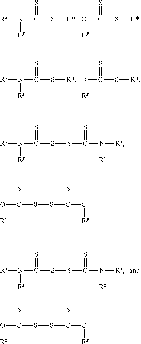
[Rx]N(C(S[R*])=S)[Ry].O(C(S[R*])=S)[Ry].[Rx]N(C(=S)SSC(N([Rx])[Ry])=S)[Ry].O(C(=S)SSC(O[Ry])=S)[Ry].N(C(S[R*])=S)([Rz])[Rx].O(C(S[R*])=S)[Rz].[Rx]N(C(=S)SSC(N([Rx])[Rz])=S)[Rz].O(C(=S)SSC(O[Rz])=S)[Rz]
